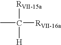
CC([RVII-15a])([H])[RVII-16a]
